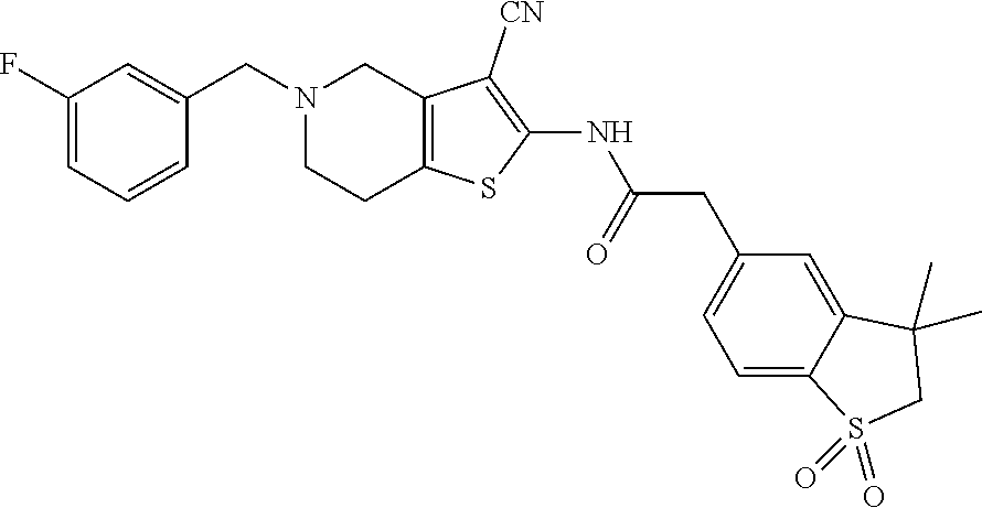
C1(F)=CC=CC(CN2CC3=C(CC2)SC(NC(CC2=CC=C4C(=C2)C(C)(C)CS4(=O)=O)=O)=C3[CN])=C1
